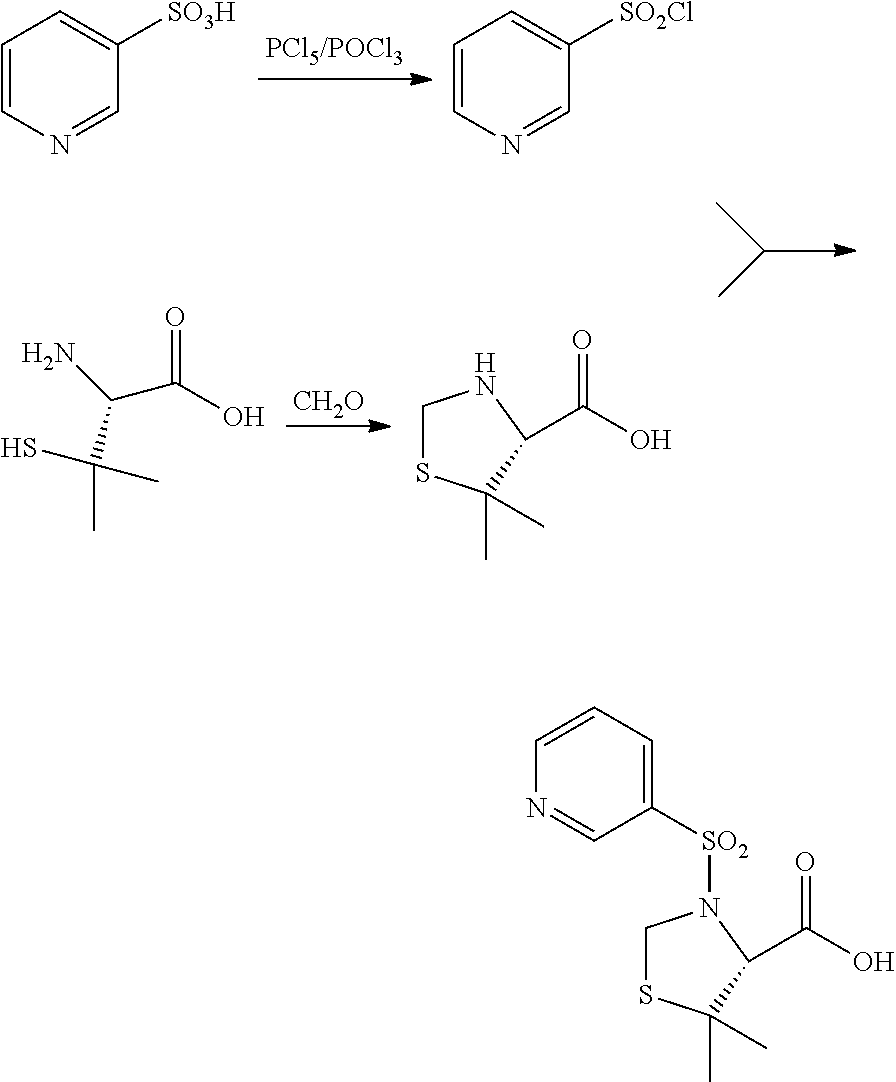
[CH2O].C1=CN=CC([SO3H])=C1.C1=CN=CC([SO2Cl])=C1.NC(C(O)=O)C(C)(S)C.C1SC(C)(C)C(C(O)=O)N1.C1SC(C)(C)C(C(O)=O)N1[SO2]C1=CC=CN=C1
